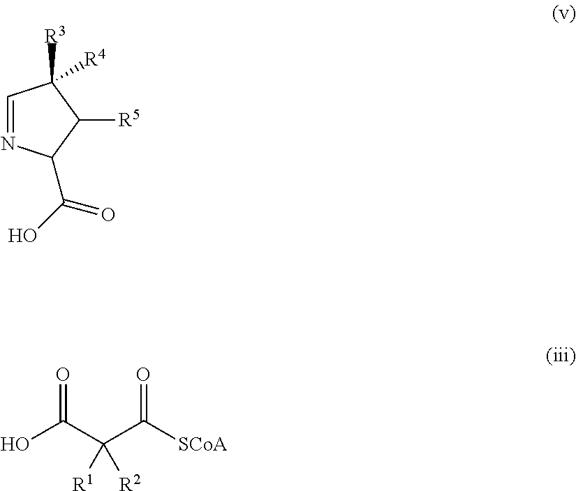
C1=NC(C(O)=O)C([R5])C1([R3])[R4].OC(C(C([SCoA])=O)([R2])[R1])=O
